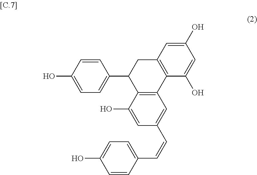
C1=CC(O)=CC=C1C1C2=C(C3=C(C1)C=C(O)C=C3O)C=C(C=CC1=CC=C(O)C=C1)C=C2O
